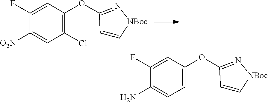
C1(Cl)=C(OC2=N[NBoc]C=C2)C=C(F)C([O2N])=C1.C1=C(OC2=N[NBoc]C=C2)C=C(F)C(N)=C1
